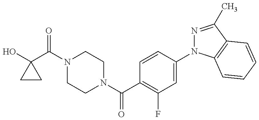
OC1(C(N2CCN(C(=O)C3=C(F)C=C(N4N=C(C)C5=C4C=CC=C5)C=C3)CC2)=O)CC1
